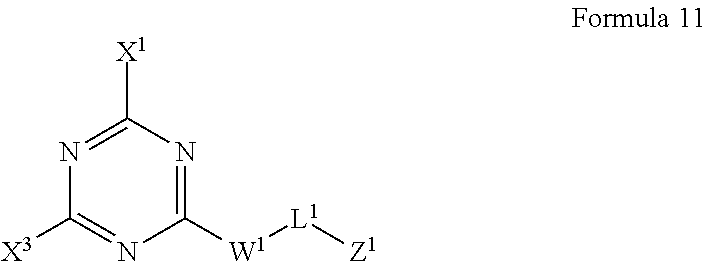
N1=C([X1])N=C([W1][L1][Z1])N=C1[X3]
